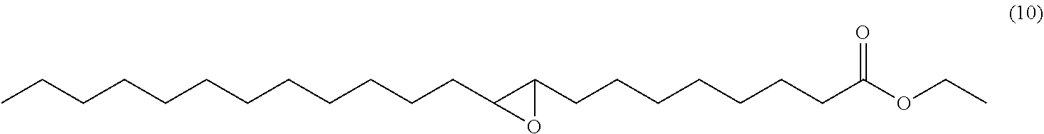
CCCCCCCCCCCCC1C(CCCCCCCC(OCC)=O)O1
